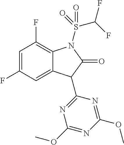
C1=C(F)C=C2C(=C1F)N(S(=O)(C(F)F)=O)C(=O)C2C1=NC(OC)=NC(OC)=N1
